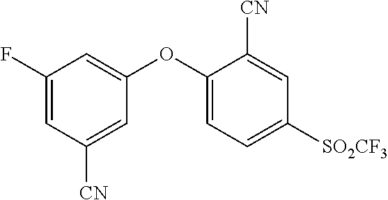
C1(F)=CC([CN])=CC(OC2=CC=C([SO2CF3])C=C2[CN])=C1
